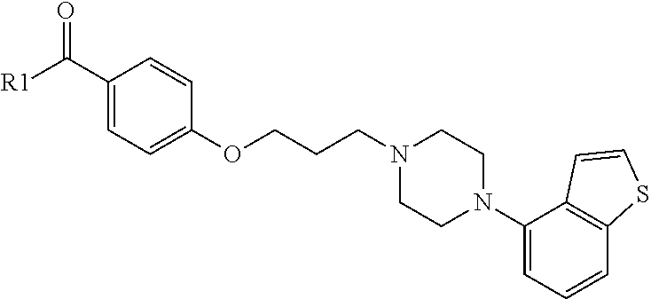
C1(C([R1])=O)=CC=C(OCCCN2CCN(C3=CC=CC4=C3C=CS4)CC2)C=C1
